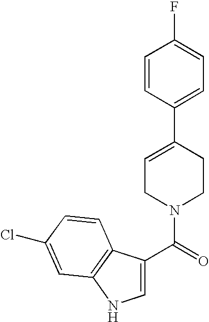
C1=C(C2=CC=C(F)C=C2)CCN(C(=O)C2=CNC3=C2C=CC(Cl)=C3)C1
